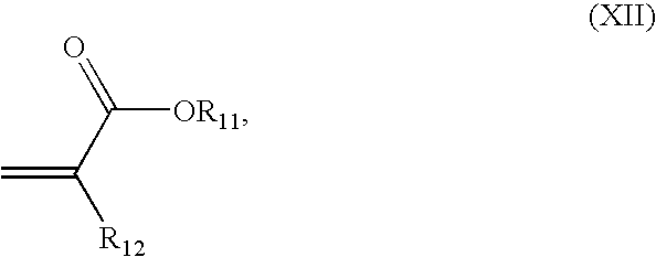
C(C([R12])=C)([OR11])=O
